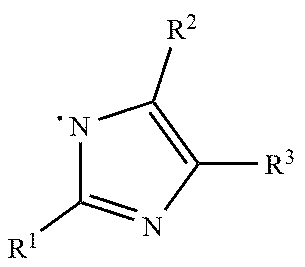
C1([R1])=NC([R3])=C([R2])N1
